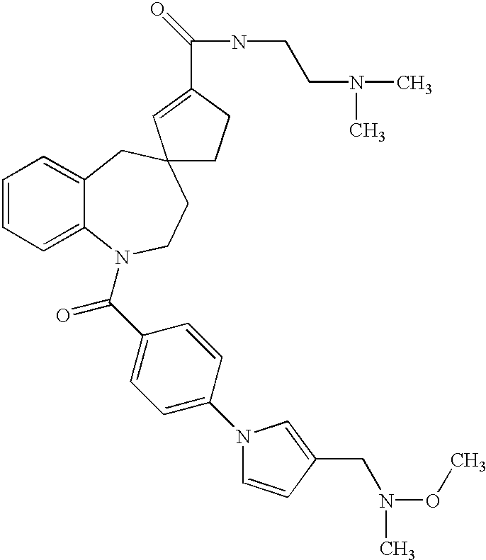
C1=CC=C2C(=C1)CC1(CCN2C(C2=CC=C(N3C=CC(CN(OC)C)=C3)C=C2)=O)CCC(C(=O)NCCN(C)C)=C1
